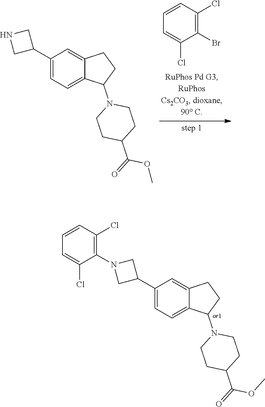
C1(C2CN(C3=C(Cl)C=CC=C3Cl)C2)=CC=C2C(=C1)CCC2N1CCC(C(=O)OC)CC1.C1(C2CNC2)=CC=C2C(=C1)CCC2N1CCC(C(=O)OC)CC1.C1=CC(Cl)=C(Br)C(Cl)=C1
